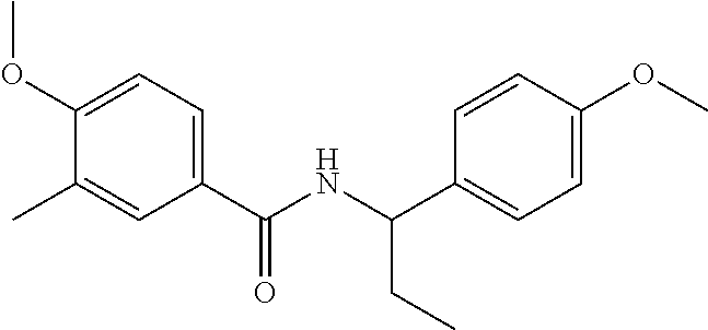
C1(OC)=CC=C(C(NC(C2=CC=C(OC)C=C2)CC)=O)C=C1C
